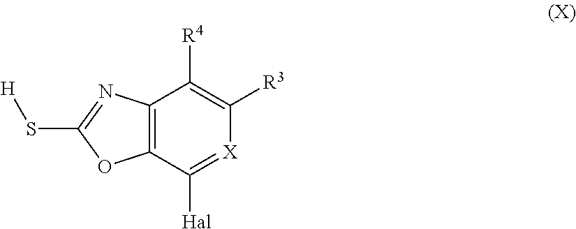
C12=C(C([Hal])=[X]C([R3])=C1[R4])OC(S[H])=N2
